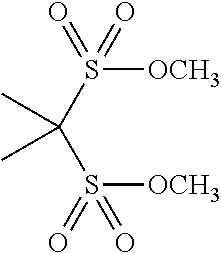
C(S(=O)(=O)[OCH3])(S(=O)([OCH3])=O)(C)C
